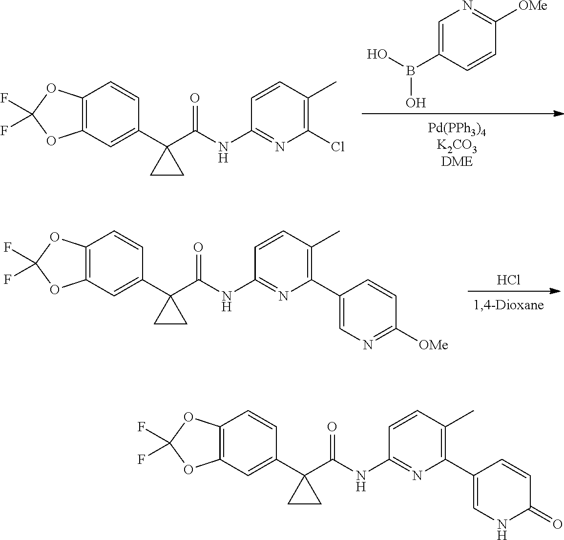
C1=C(B(O)O)C=CC([OMe])=N1.C12=C(C=C(C3(C(NC4=NC(Cl)=C(C)C=C4)=O)CC3)C=C1)OC(F)(F)O2.Cl.C12=C(C=C(C3(C(NC4=NC(C5=CN=C([OMe])C=C5)=C(C)C=C4)=O)CC3)C=C1)OC(F)(F)O2.C12=C(C=C(C3(C(NC4=NC(C5=CNC(=O)C=C5)=C(C)C=C4)=O)CC3)C=C1)OC(F)(F)O2
